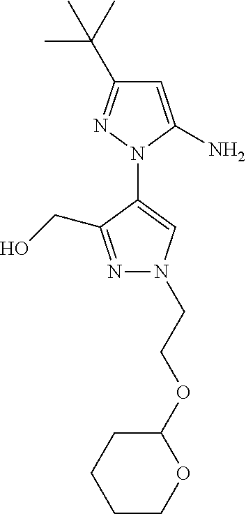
N1=C(CO)C(N2C(N)=CC(C(C)(C)C)=N2)=CN1CCOC1CCCCO1
